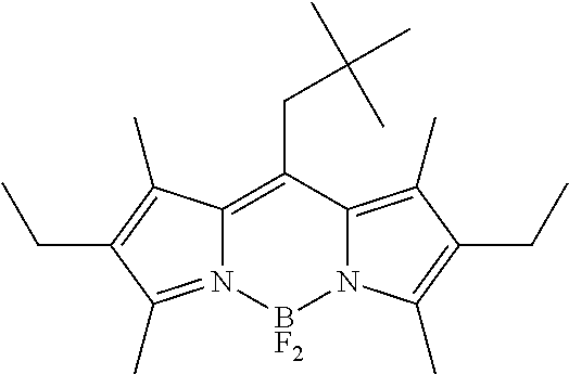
C12=C(CC(C)(C)C)C3=C(C)C(CC)=C(C)N3[BF2]N1=C(C)C(CC)=C2C
